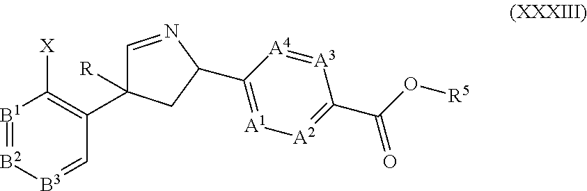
[B1]1=[B2][B3]=CC(C2([R])C=NC(C3=[A1][A2]=C(C(O[R5])=O)[A3]=[A4]3)C2)=C1[X]
